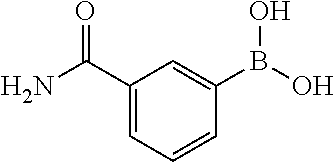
C1(C(N)=O)=CC=CC(B(O)O)=C1
